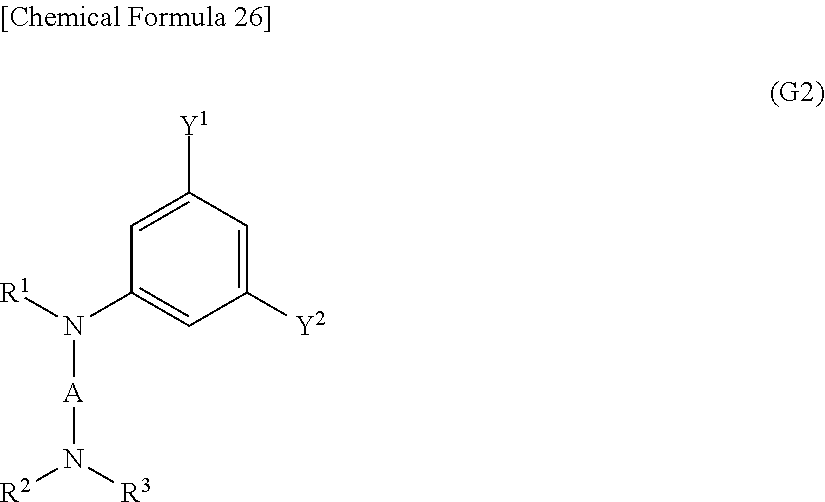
C1=C([Y1])C=C([Y2])C=C1N([R1])[A]N([R2])[R3]
